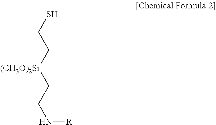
SCC[(CH3O)2Si]CCN[R]
